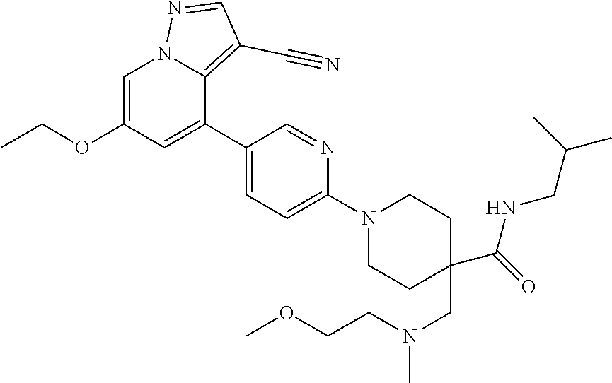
C1=C(OCC)C=C(C2=CC=C(N3CCC(CN(CCOC)C)(C(=O)NCC(C)C)CC3)N=C2)C2=C(C#N)C=NN12
